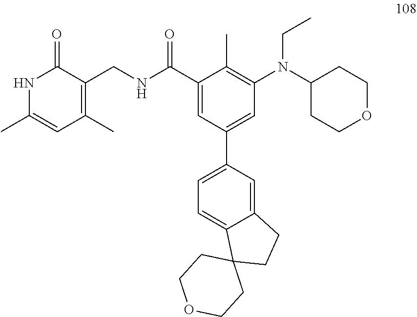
N(CC)(C1CCOCC1)C1=C(C)C(C(NCC2=C(C)C=C(C)NC2=O)=O)=CC(C2=CC=C3C(=C2)CCC32CCOCC2)=C1
